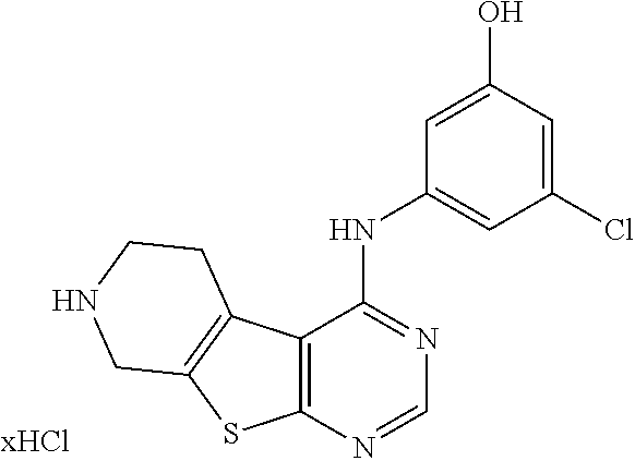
C1(Cl)=CC(O)=CC(NC2=NC=NC3=C2C2=C(S3)CNCC2)=C1
